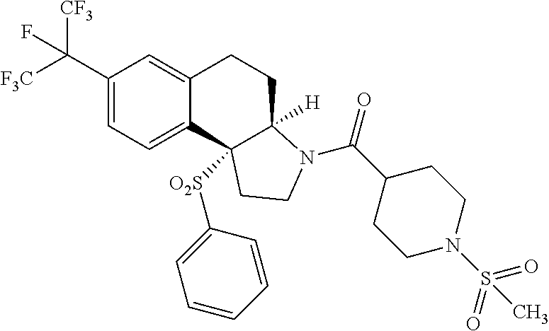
C(C1=CC=C2C(=C1)CCC1([H])C2([O2S]C2=CC=CC=C2)CCN1C(=O)C1CCN(S(=O)(=O)C)CC1)([F3C])([CF3])F
